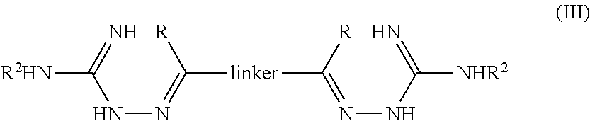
C([linker]C([R])=NNC([NHR2])=N)(=NNC([R2HN])=N)[R]
